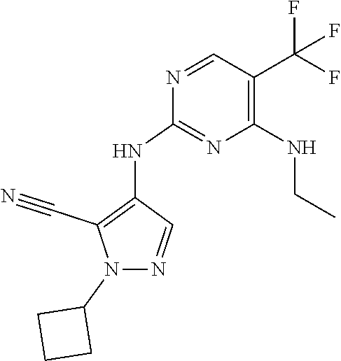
N1=CC(C(F)(F)F)=C(NCC)N=C1NC1=C(C#N)N(C2CCC2)N=C1
